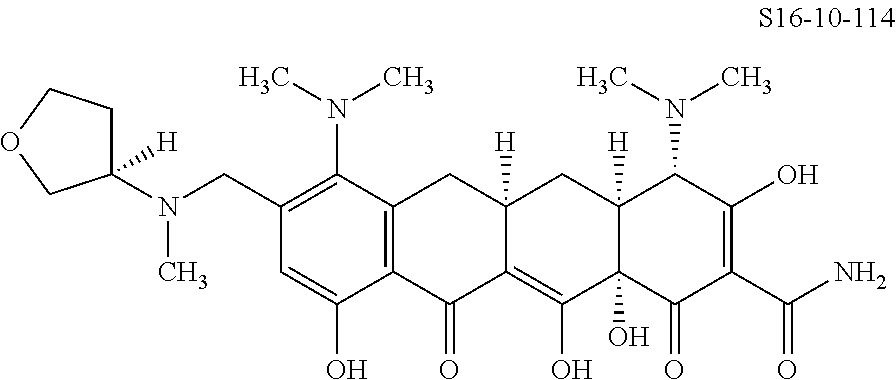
C12=C(C(N(C)C)=C(CN(C)C3([H])CCOC3)C=C1O)CC1([H])C(=C(O)C3(O)C([H])(C1)C(N(C)C)C(O)=C(C(N)=O)C3=O)C2=O
